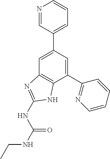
C1=C(C2=CC=CN=C2)C=C(C2=NC=CC=C2)C2=C1N=C(NC(NCC)=O)N2
